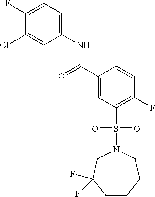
C1(F)=CC=C(NC(C2=CC(S(=O)(=O)N3CC(F)(F)CCCC3)=C(F)C=C2)=O)C=C1Cl
